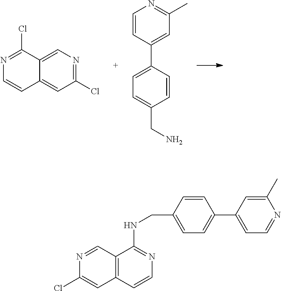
C12=CN=C(Cl)C=C1C=CN=C2Cl.C1=CC(C2=CC=C(CN)C=C2)=CC(C)=N1.C12=C(C=CN=C1NCC1=CC=C(C3=CC=NC(C)=C3)C=C1)C=C(Cl)N=C2
